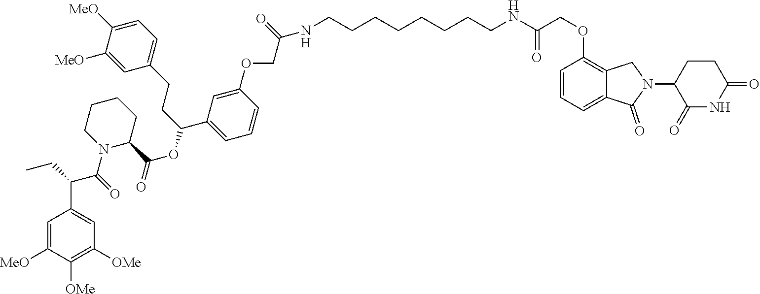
C1=C(OCC(=O)NCCCCCCCCNC(=O)COC2=C3C(=CC=C2)C(=O)N(C2C(=O)NC(=O)CC2)C3)C=CC=C1C(CCC1=CC=C([MeO])C([MeO])=C1)OC(=O)C1CCCCN1C(C(C1=CC([OMe])=C([OMe])C([MeO])=C1)CC)=O
